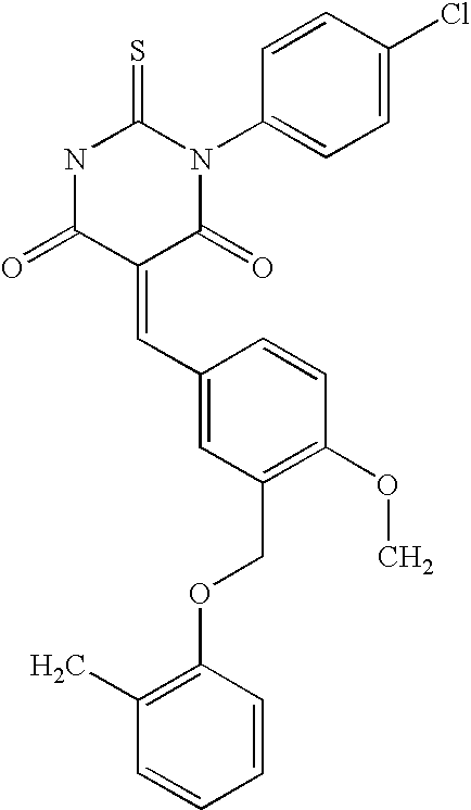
C1=CC(N2C(=S)NC(=O)C(=CC3=CC(COC4=C(C)C=CC=C4)=C(OC)C=C3)C2=O)=CC=C1Cl
